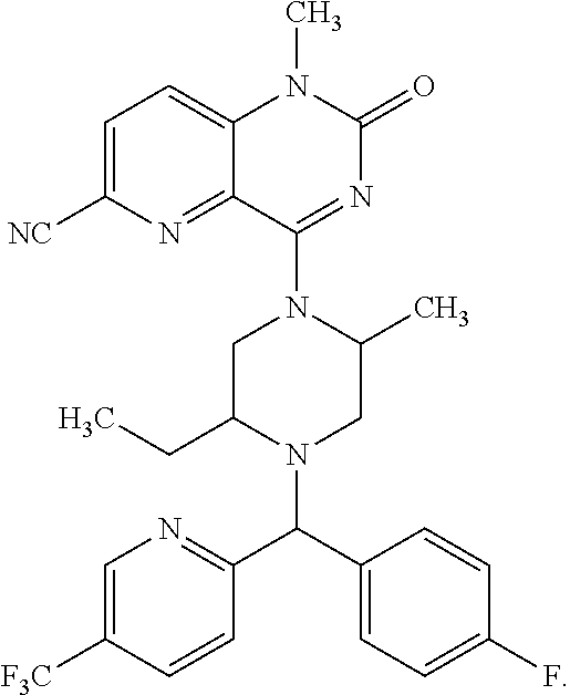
C1=C(C(C2=NC=C([F3C])C=C2)N2CC(C)N(C3=NC(=O)N(C)C4=CC=C([NC])N=C43)CC2CC)C=CC(F)=C1
